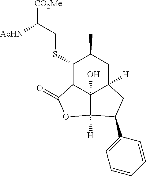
[CO2Me]C(CSC1C2C3(O)C([H])(CC1C)CC(C1=CC=CC=C1)C3([H])OC2=O)[AcHN]
